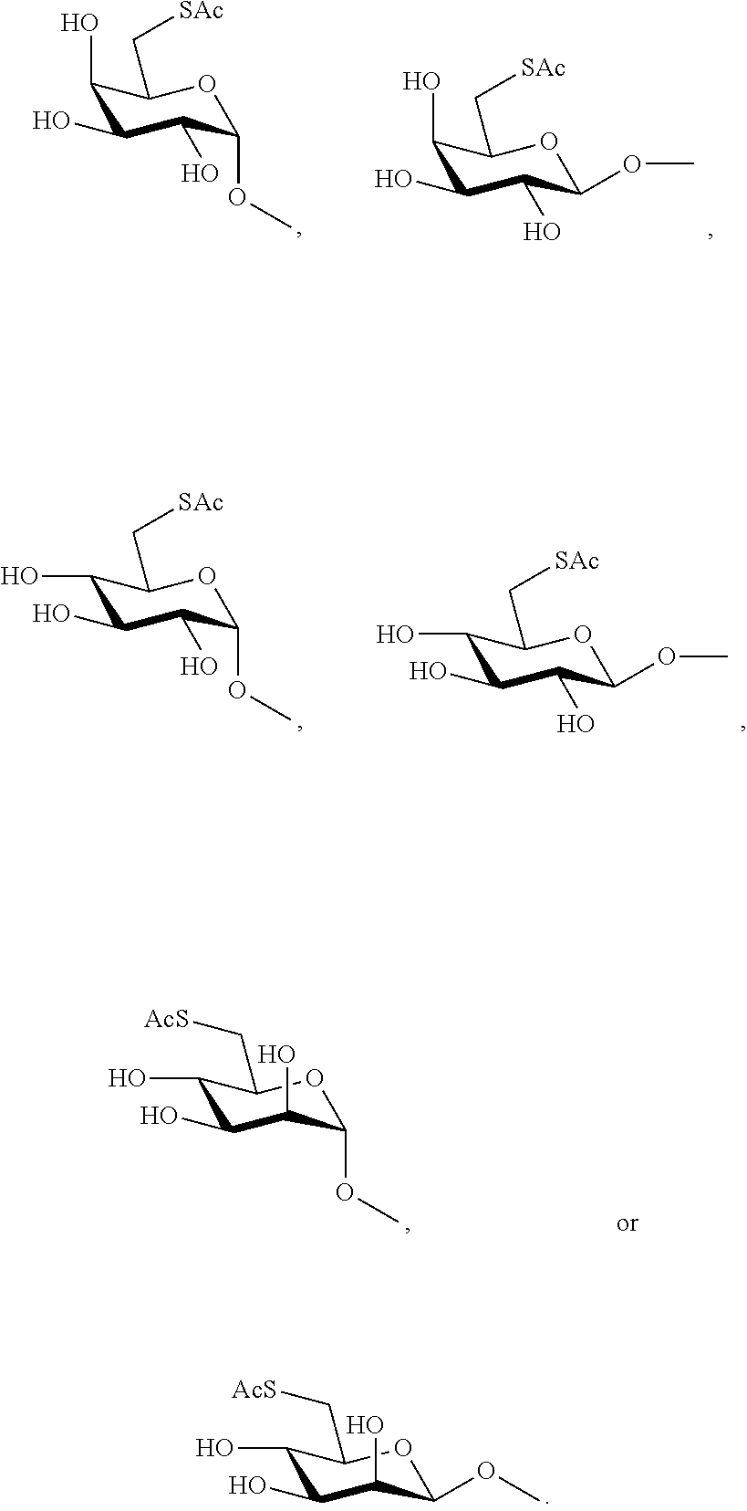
C1(O)C(O)C(O)C(OC)OC1C[SAc].C1(O)C(O)C(O)C(OC)OC1C[SAc].C1(O)C(O)C(O)C(OC)OC1C[SAc].C1(O)C(O)C(O)C(OC)OC1C[SAc].C1(O)C(O)C(O)C(OC)OC1C[AcS].C1(O)C(O)C(O)C(OC)OC1C[AcS]
